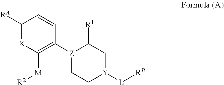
C1([RA])=[X]C([M][R2])=C([Z]2CC[Y]([L][RB])CC2[R1])C=C1
